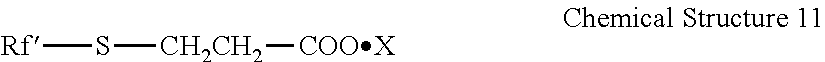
[Rf]S[CH2CH2][COOX]
